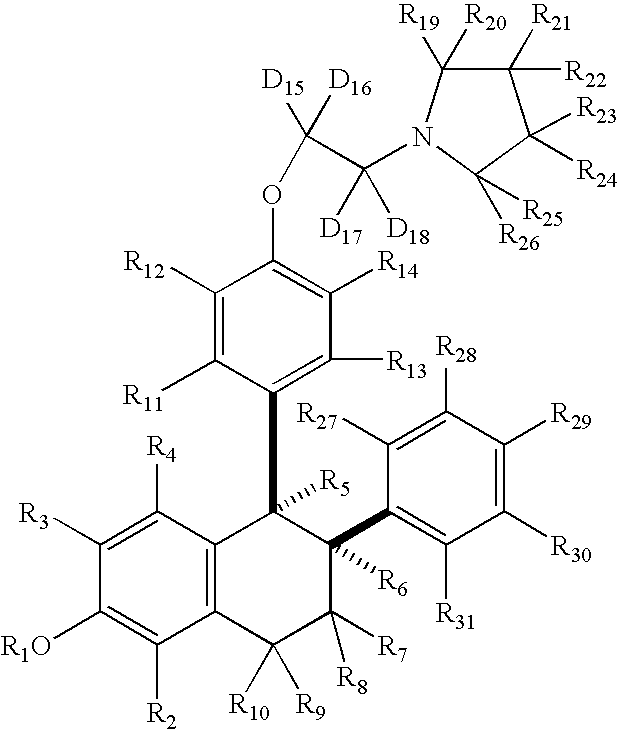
C1([R3])=C([R4])C2=C(C([R2])=C1[R1O])C([R10])([R9])C([R8])([R7])C([R6])(C1=C([R31])C([R30])=C([R29])C([R28])=C1[R27])C2([R5])C1=C([R13])C([R14])=C(OC(C([D17])([D18])N2C([R20])([R19])C([R22])([R21])C([R23])([R24])C2([R26])[R25])([D16])[D15])C([R12])=C1[R11]
